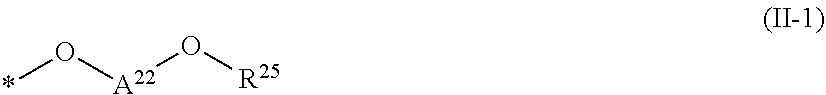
*O[A22]O[R25]
